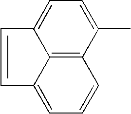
C12=C3C(C)=CC=C1C=CC2=CC=C3
